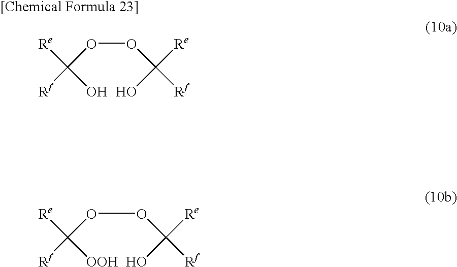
O(OC([Rf])([Re])O)C([Rf])([Re])O.O(OC([Rf])([Re])O)C([Rf])([Re])[OOH]
